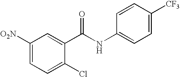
C1([O2N])=CC=C(Cl)C(C(NC2=CC=C([CF3])C=C2)=O)=C1
